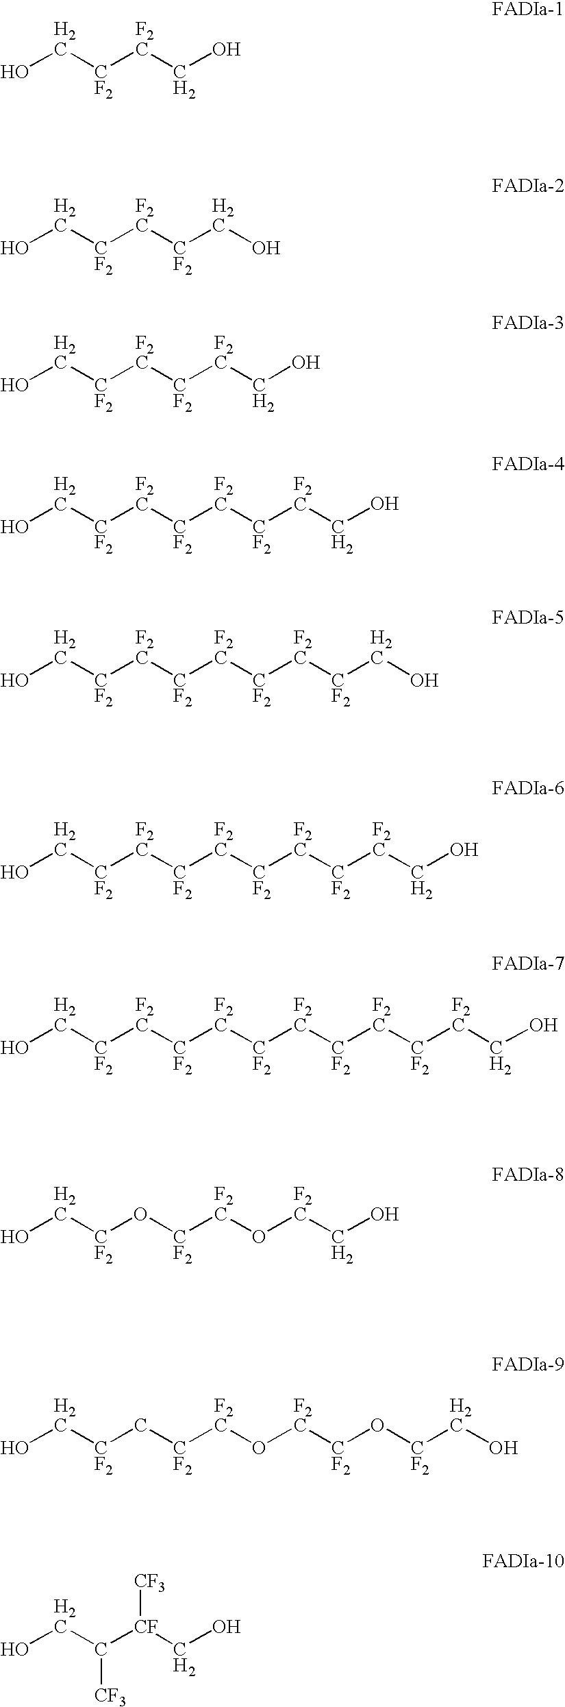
OC[CF2][F2C]CO.OC[CF2][F2C][CF2]CO.OC[CF2][F2C][CF2][F2C]CO.OC[CF2][F2C][CF2][F2C][CF2][F2C]CO.OC[CF2][F2C][CF2][F2C][CF2][F2C][CF2]CO.OC[CF2][F2C][CF2][F2C][CF2][F2C][CF2][F2C]CO.OC[CF2]C[CF2][F2C]O[F2C][CF2]O[CF2]CO.OCC([CF](CO)[CF3])[CF3].OC[CF2][F2C][CF2][F2C][CF2][F2C][CF2][F2C][CF2][F2C]CO.OC[CF2]O[CF2][F2C]O[F2C]CO
